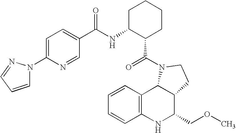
C1=CC2=C(C=C1)NC(COC)C1C2N(C(=O)C2CCCCC2NC(=O)C2=CC=C(N3C=CC=N3)N=C2)CC1
